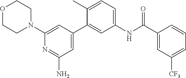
O1CCN(C2=CC(C3=CC(NC(C4=CC([CF3])=CC=C4)=O)=CC=C3C)=CC(N)=N2)CC1
